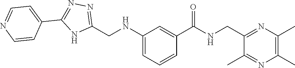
C1(CNC2=CC=CC(C(=O)NCC3=NC(C)=C(C)N=C3C)=C2)=NN=C(C2=CC=NC=C2)N1
